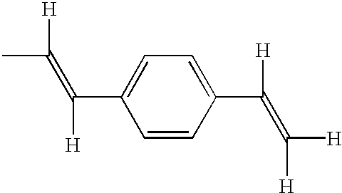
CC([H])=C(C1=CC=C(C([H])=C([H])[H])C=C1)[H]
